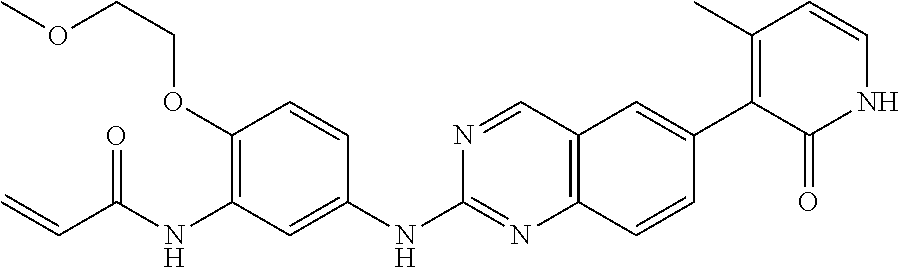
C1(OCCOC)=C(NC(C=C)=O)C=C(NC2=NC3=C(C=N2)C=C(C2=C(C)C=CNC2=O)C=C3)C=C1
